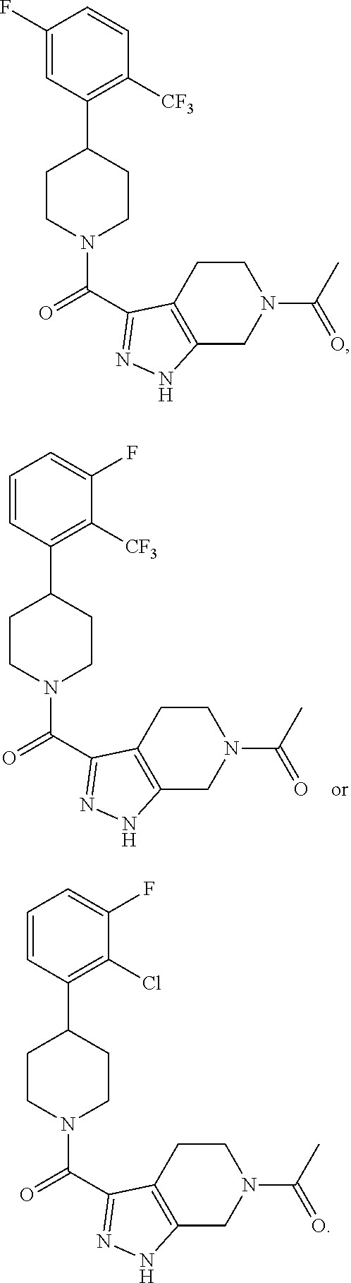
C1=CC(C2CCN(C(=O)C3=NNC4=C3CCN(C(=O)C)C4)CC2)=C([CF3])C(F)=C1.C1(F)=CC(C2CCN(C(=O)C3=NNC4=C3CCN(C(=O)C)C4)CC2)=C([CF3])C=C1.C1=CC(C2CCN(C(=O)C3=NNC4=C3CCN(C(=O)C)C4)CC2)=C(Cl)C(F)=C1
